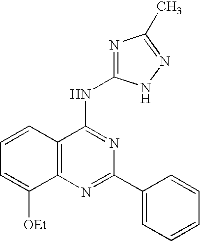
C12=C(N=C(C3=CC=CC=C3)N=C1NC1=NC(C)=NN1)C([OEt])=CC=C2
